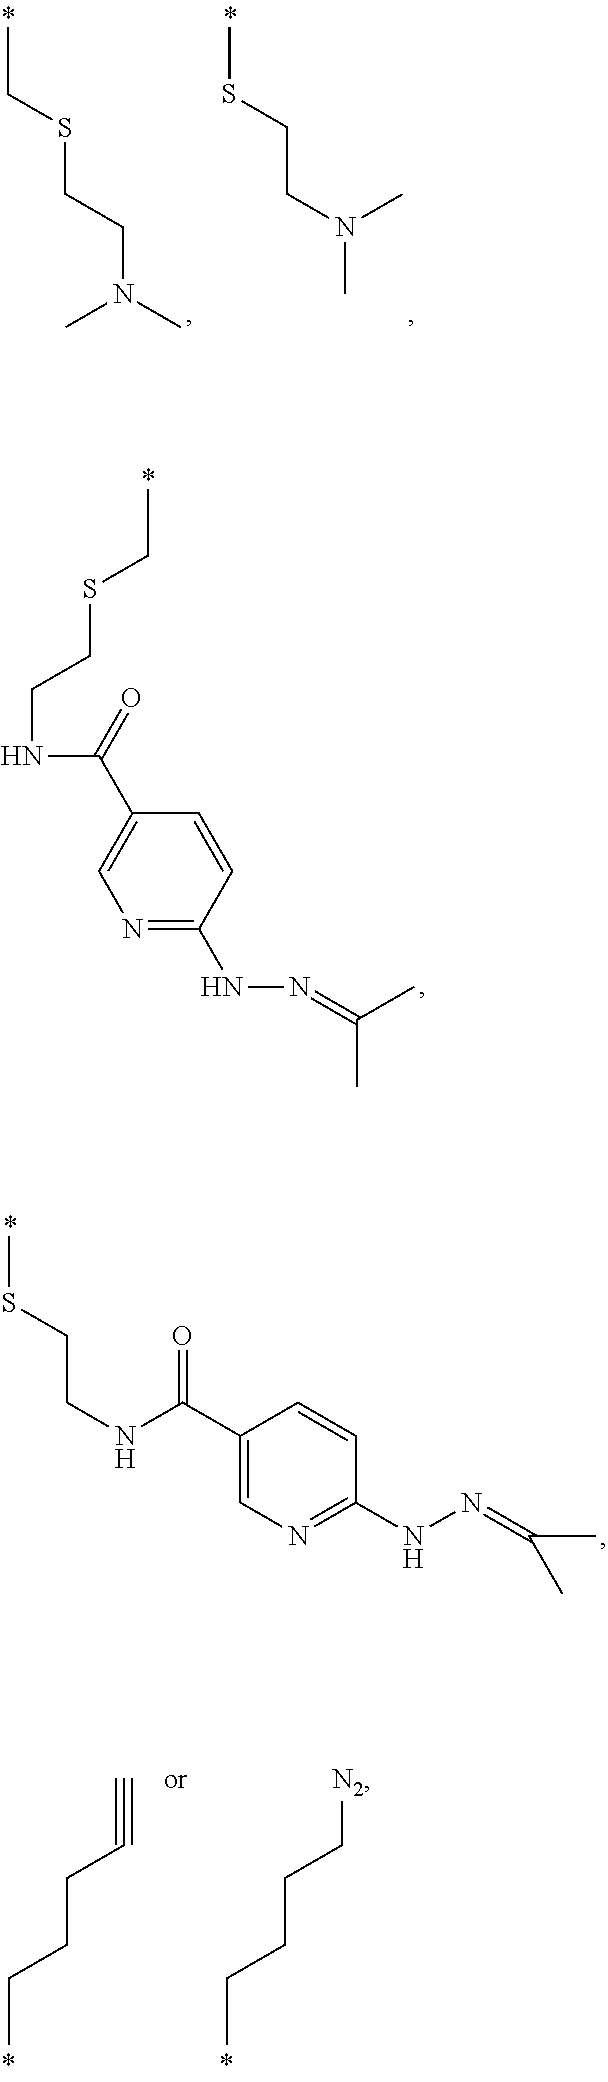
CCSCCNC(C1=CN=C(NN=C(C)C)C=C1)=O.CSCCNC(C1=CN=C(NN=C(C)C)C=C1)=O.CCSCCN(C)C.CSCCN(C)C.CCCCC#C.CCCCC[N2]
